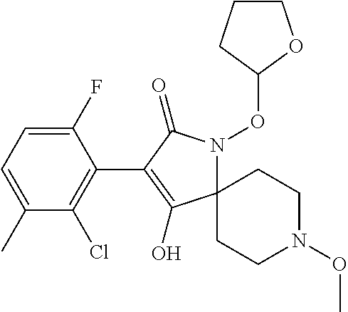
C1(F)=CC=C(C)C(Cl)=C1C1=C(O)C2(N(OC3OCCC3)C1=O)CCN(OC)CC2
